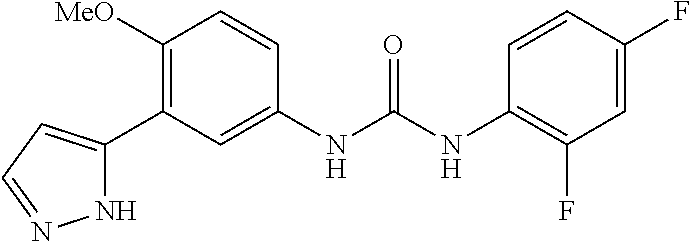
C1([MeO])=C(C2=CC=NN2)C=C(NC(NC2=C(F)C=C(F)C=C2)=O)C=C1
